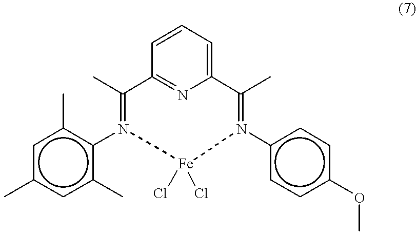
C1=CC=C2N=C1C(C)=N(c1c(C)cc(C)cc1C)[Fe](Cl)(Cl)N(c1ccc(OC)cc1)=C2C
